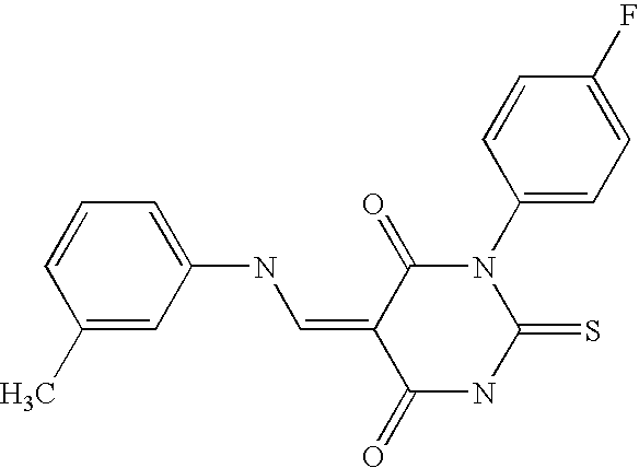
C1=C(NC=C2C(=O)N(C3=CC=C(F)C=C3)C(=S)NC2=O)C=C(C)C=C1
